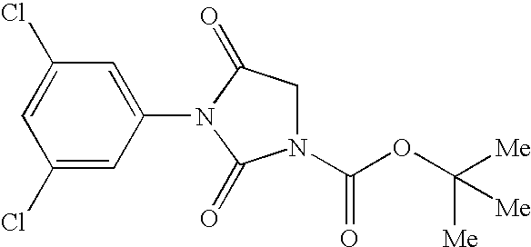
C1(Cl)=CC(Cl)=CC(N2C(=O)N(C(OC([Me])([Me])[Me])=O)CC2=O)=C1
